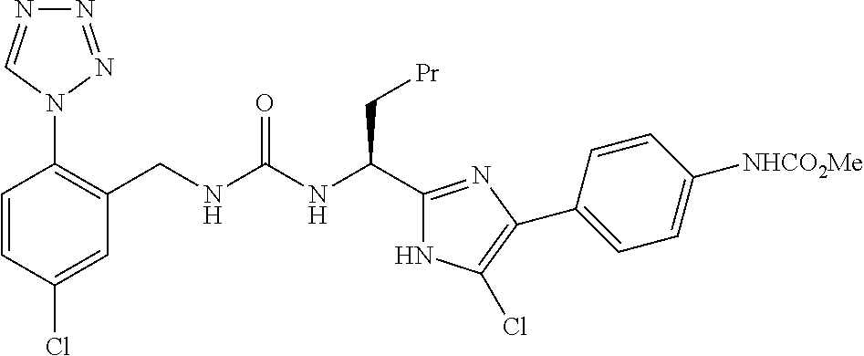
C1(CNC(NC(C[Pr])C2=NC(C3=CC=C([NHCO2Me])C=C3)=C(Cl)N2)=O)=C(N2N=NN=C2)C=CC(Cl)=C1
